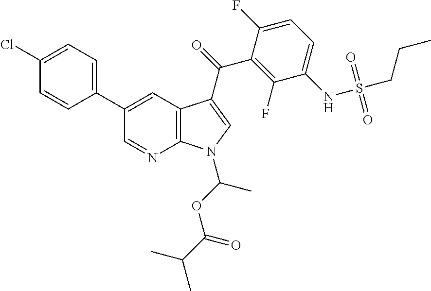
C12=C(C=C(C3=CC=C(Cl)C=C3)C=N1)C(C(=O)C1=C(F)C(NS(CCC)(=O)=O)=CC=C1F)=CN2C(OC(C(C)C)=O)C
